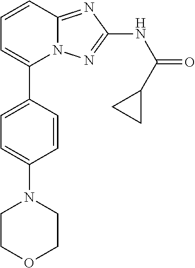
C1=C(C2=CC=CC3=NC(NC(=O)C4CC4)=NN23)C=CC(N2CCOCC2)=C1
